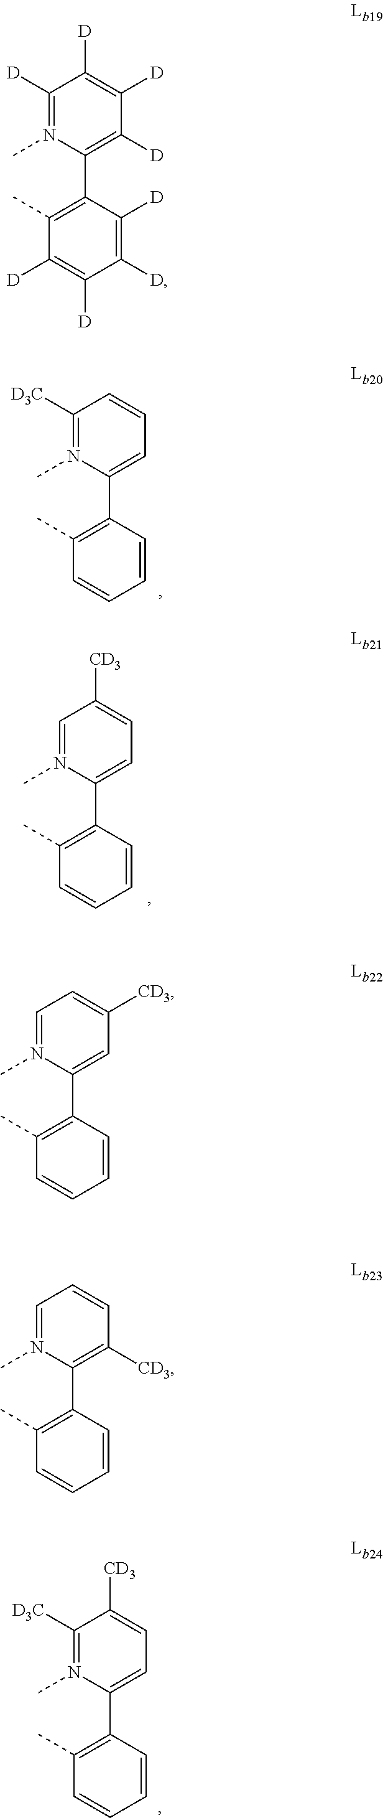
C1(C)=C(C2=C([D])C([D])=C([D])C([D])=N2C)C([D])=C([D])C([D])=C1[D].C1(C)=C(C2=CC([CD3])=CC=N2C)C=CC=C1.C1(C)=C(C2=C([CD3])C=CC=N2C)C=CC=C1.C1(C)=C(C2=CC=CC([D3C])=N2C)C=CC=C1.C1(C)=C(C2=CC=C([CD3])C=N2C)C=CC=C1.C1(C)=C(C2=CC=C([CD3])C([D3C])=N2C)C=CC=C1
